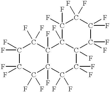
C1(F)(F)C(F)(F)C(F)(F)C2(F)C(F)(C1(F)F)C1(F)C(F)(C(F)(F)C2(F)F)C(F)(F)C(F)(F)C(F)(F)C1(F)F
